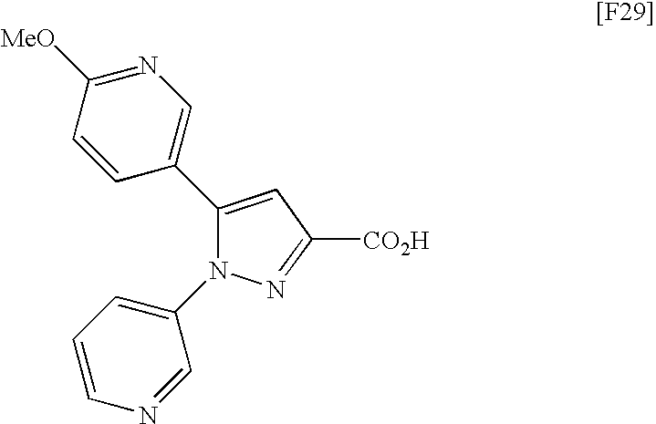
C1(C2=CN=C([MeO])C=C2)=CC([CO2H])=NN1C1=CC=CN=C1
